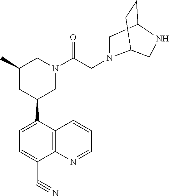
C1(C2CN(C(CN3CC4CCC3CN4)=O)CC(C)C2)=CC=C(C#N)C2=C1C=CC=N2
